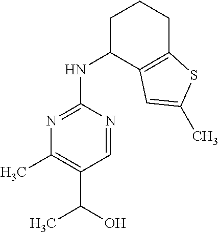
C1C(NC2=NC(C)=C(C(O)C)C=N2)C2=C(CC1)SC(C)=C2
